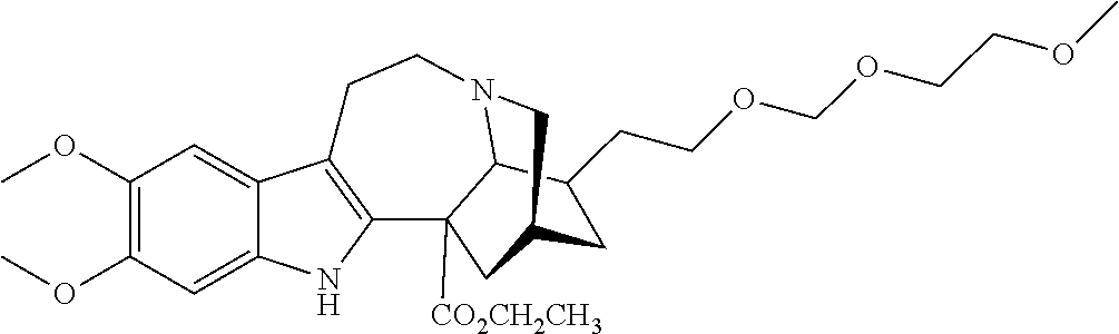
C1(OC)=C(OC)C=C2C(=C1)C1=C(N2)C2([CO2CH2CH3])C3N(CC1)CC(C2)CC3CCOCOCCOC
